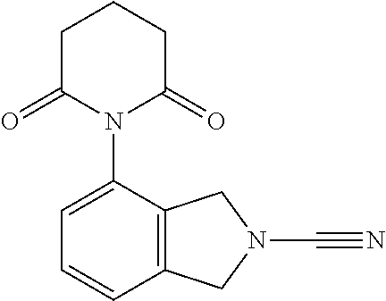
C1=C(N2C(=O)CCCC2=O)C2=C(C=C1)CN(C#N)C2
